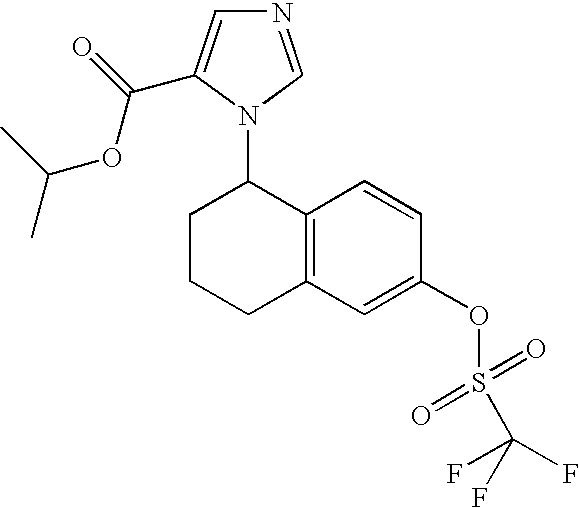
C1CCC2=C(C1N1C=NC=C1C(=O)OC(C)C)C=CC(OS(=O)(=O)C(F)(F)F)=C2
